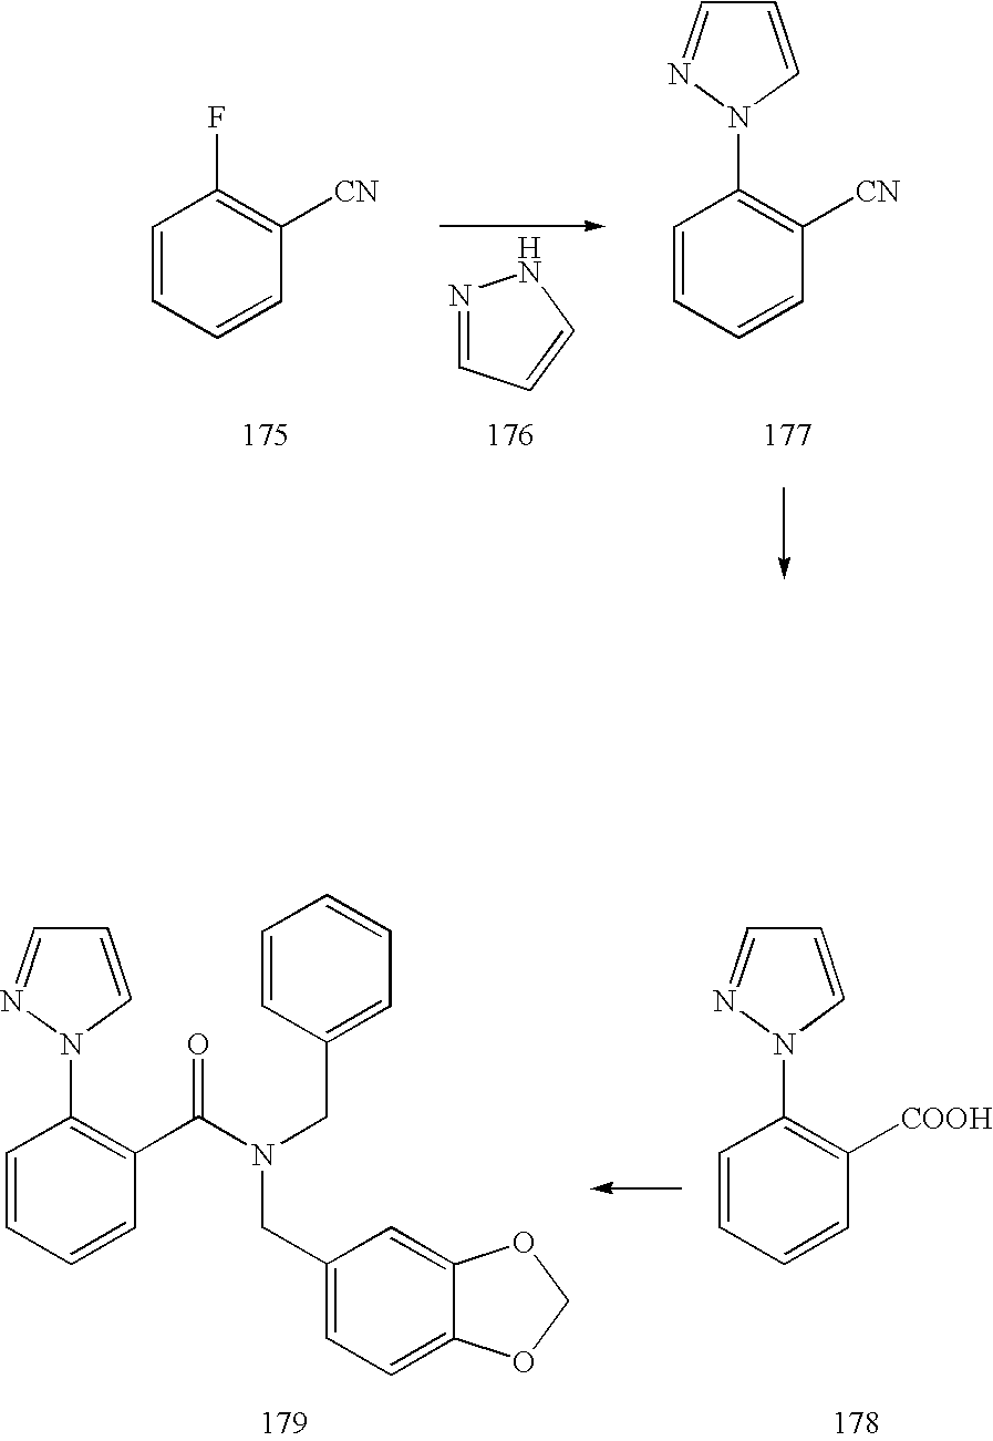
C1=CC=CC([CN])=C1F.N1=CC=CN1.C1=CC=CC([CN])=C1N1N=CC=C1.C1=CC=CC(C(N(CC2=CC=CC=C2)CC2=CC=C3C(=C2)OCO3)=O)=C1N1N=CC=C1.C1=CC=CC([COOH])=C1N1N=CC=C1
